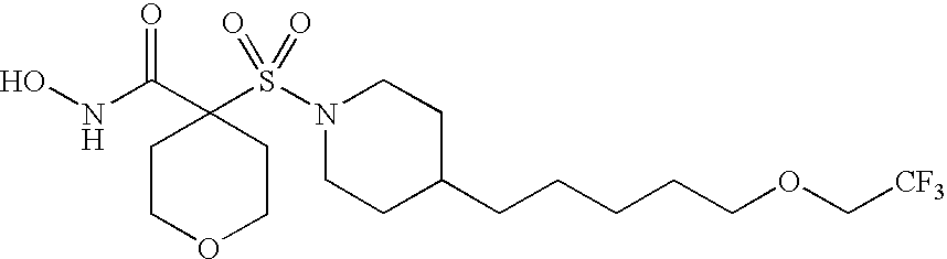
C1COCCC1(C(NO)=O)S(N1CCC(CCCCCOC[CF3])CC1)(=O)=O
